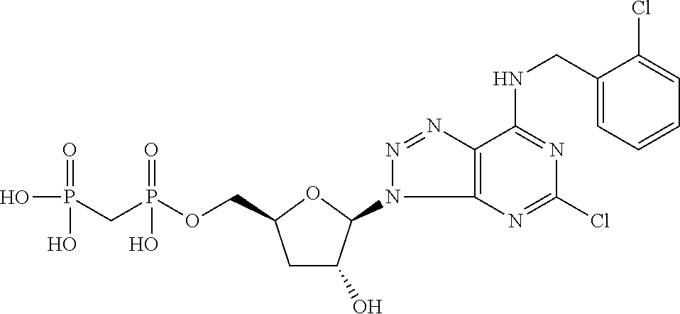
C1C(O)C(N2C3=C(N=N2)C(NCC2=CC=CC=C2Cl)=NC(Cl)=N3)OC1COP(CP(O)(=O)O)(=O)O
